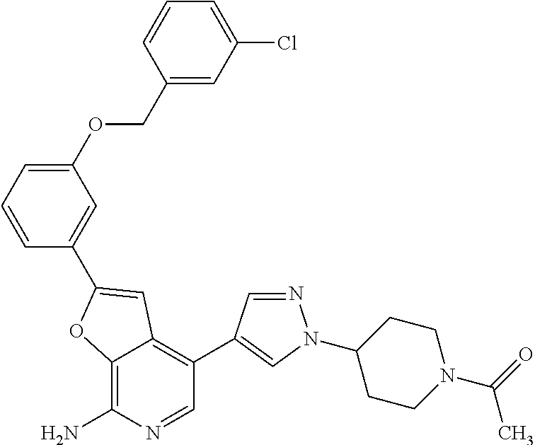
C12=C(N)N=CC(C3=CN(C4CCN(C(=O)C)CC4)N=C3)=C1C=C(C1=CC(OCC3=CC(Cl)=CC=C3)=CC=C1)O2
